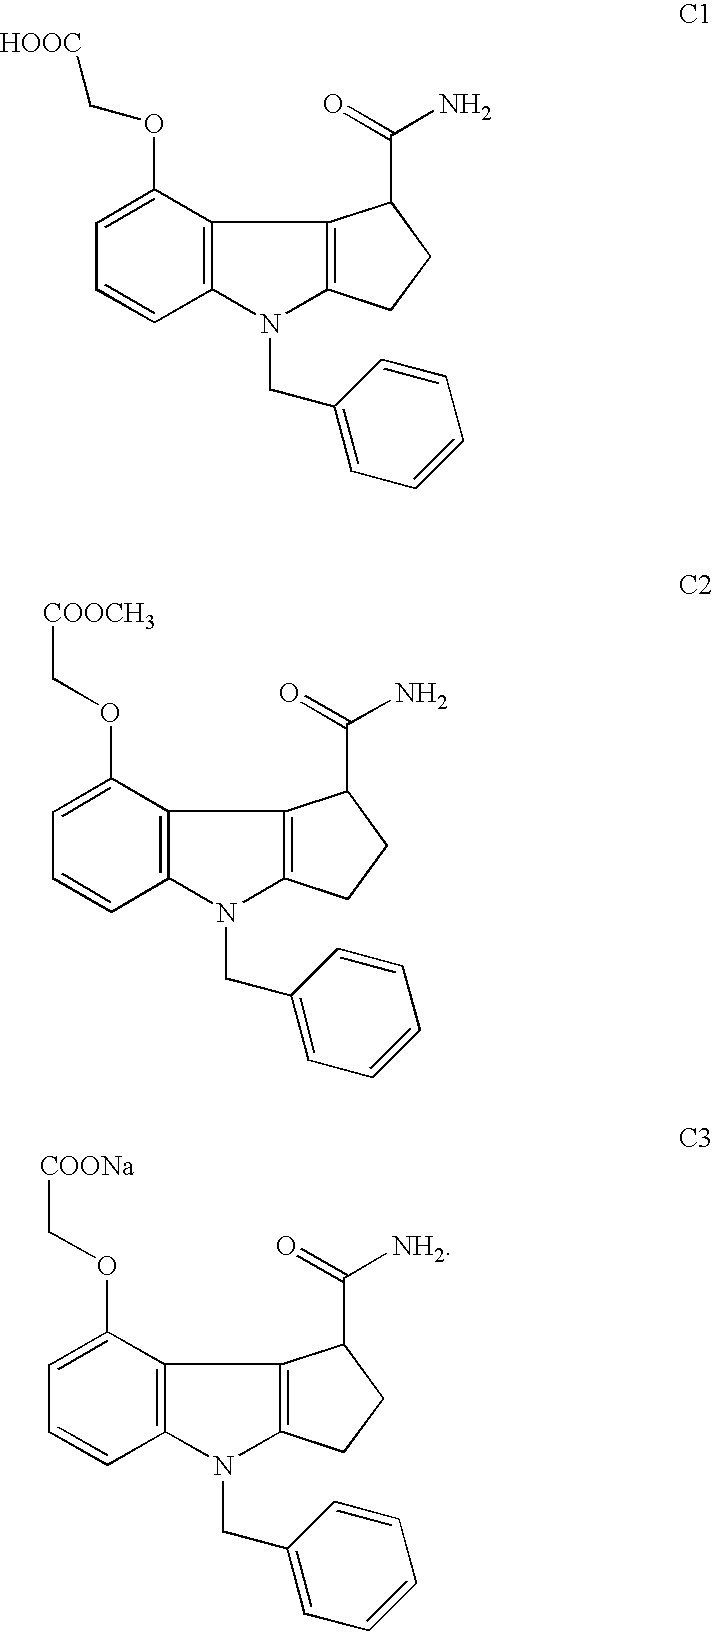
C12=C(C(OC[HOOC])=CC=C1)C1=C(N2CC2=CC=CC=C2)CCC1C(=O)N.C12=C(C(OC[COOCH3])=CC=C1)C1=C(N2CC2=CC=CC=C2)CCC1C(=O)N.C12=C(C(OC[COONa])=CC=C1)C1=C(N2CC2=CC=CC=C2)CCC1C(=O)[NH2]
